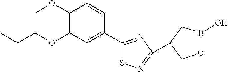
C1(OC)=C(OCCC)C=C(C2=NC(C3CB(O)OC3)=NS2)C=C1
